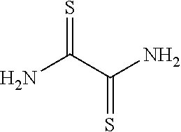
S=C(C(N)=S)N
